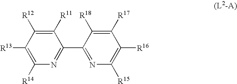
C1([R14])=C([R13])C([R12])=C([R11])C(C2=NC([R15])=C([R16])C([R17])=C2[R18])=N1
